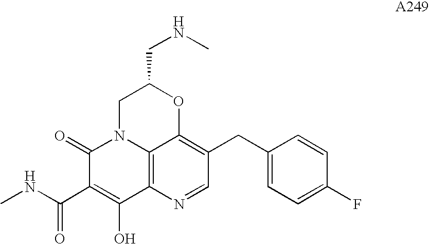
C12=C3N=CC(CC4=CC=C(F)C=C4)=C1OC(CNC)CN2C(=O)C(C(=O)NC)=C3O
